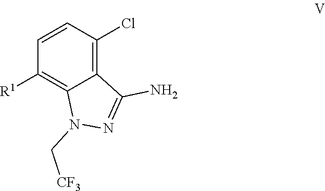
C1=CC(Cl)=C2C(=C1[R1])N(C[CF3])N=C2N
